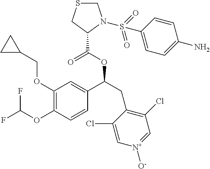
C1(OCC2CC2)=C(OC(F)F)C=CC(C(CC2=C(Cl)C=[N+]([O-])C=C2Cl)OC(C2N(S(C3=CC=C(N)C=C3)(=O)=O)CSC2)=O)=C1
